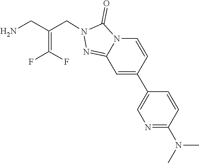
N(C)(C)C1=NC=C(C2=CC3=NN(CC(=C(F)F)CN)C(=O)N3C=C2)C=C1
